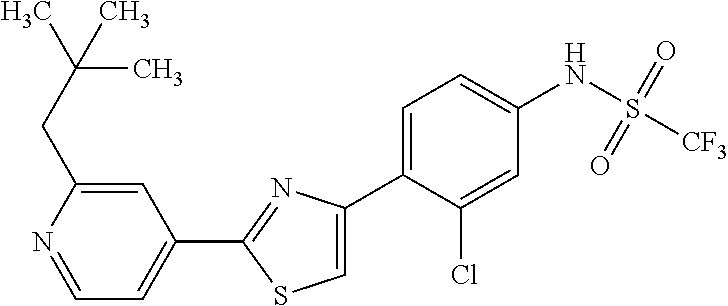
C1=NC(CC(C)(C)C)=CC(C2=NC(C3=CC=C(NS([CF3])(=O)=O)C=C3Cl)=CS2)=C1
